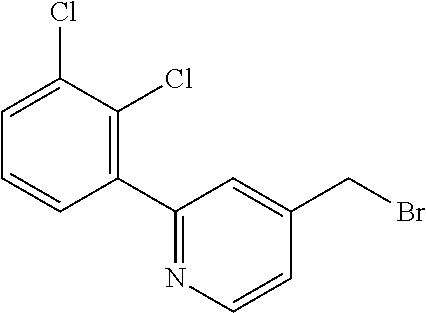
C1(C2=NC=CC(CBr)=C2)=C(Cl)C(Cl)=CC=C1
